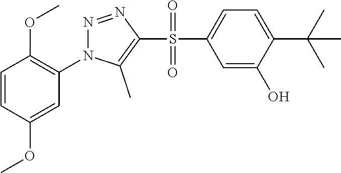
C1=CC(OC)=CC(N2N=NC(S(C3=CC=C(C(C)(C)C)C(O)=C3)(=O)=O)=C2C)=C1OC
